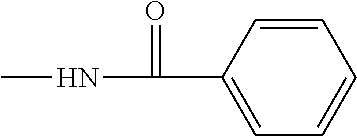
CNC(=O)C1=CC=CC=C1
